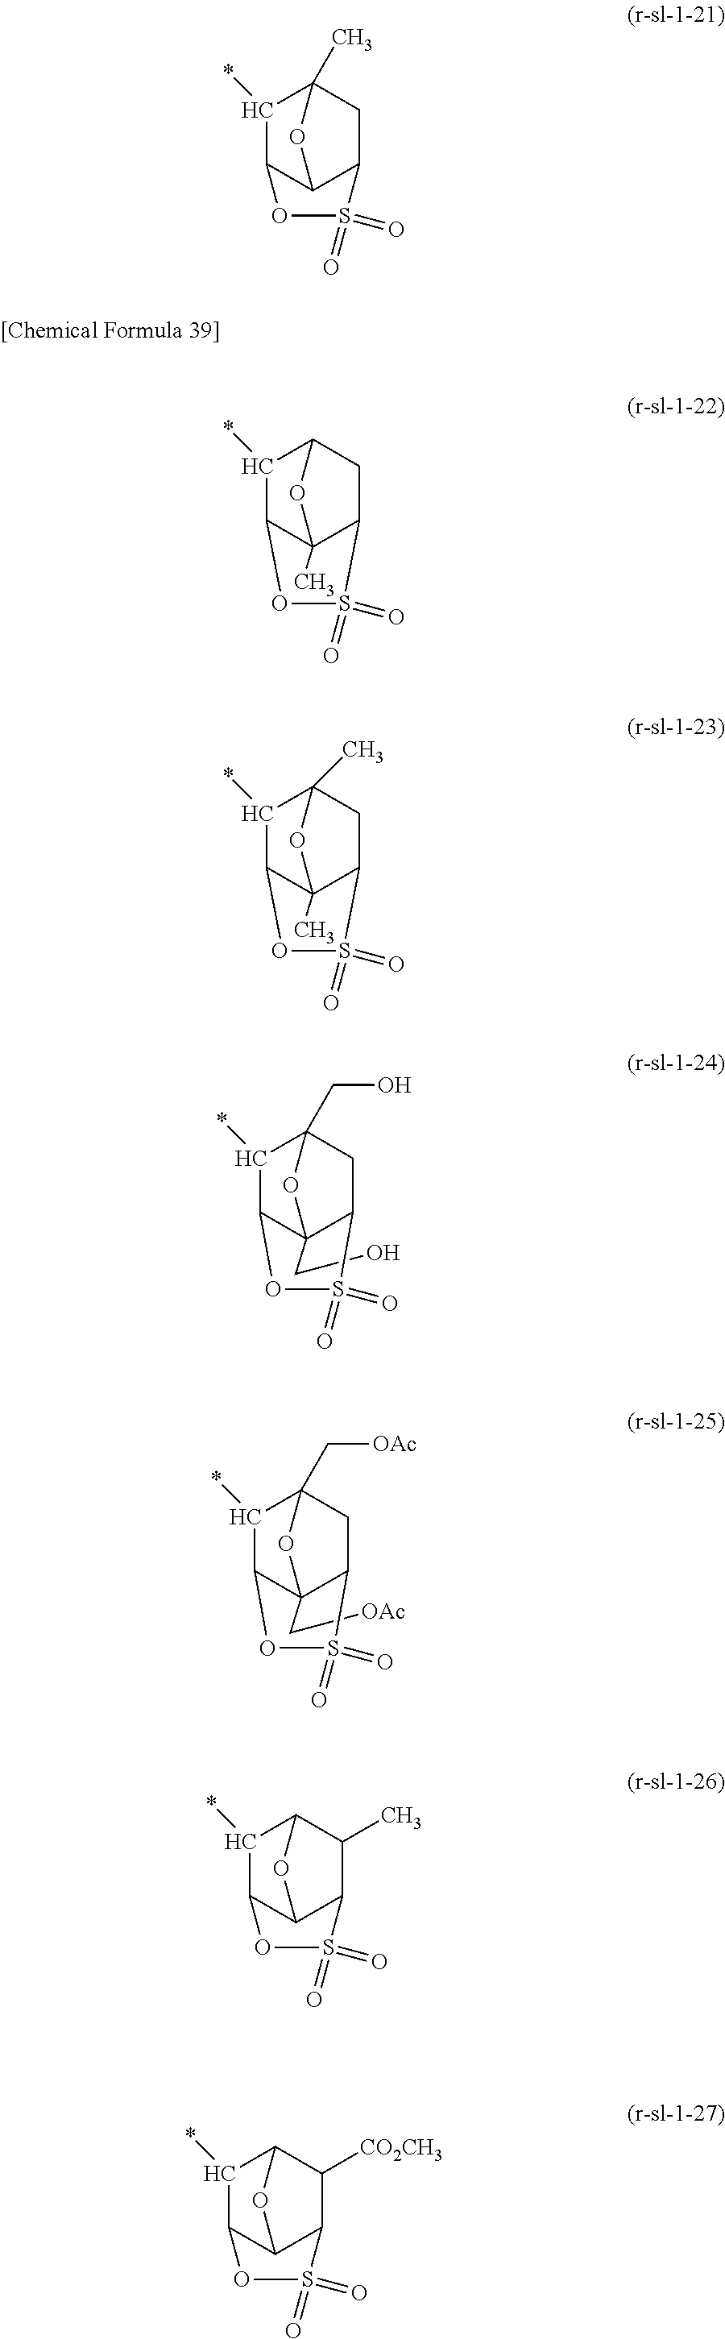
C12C3C(C(*)C(C)(C1)O3)OS2(=O)=O.C12C3(C)C(C(*)C(C1)O3)OS2(=O)=O.C(C12C3CC(CO)(C(*)C1OS3(=O)=O)O2)O.C(C12C3CC(C[OAc])(C(*)C1OS3(=O)=O)O2)[OAc].C12C3C(C(*)C(C1C)O3)OS2(=O)=O.C12C3C(C(*)C(C1[CO2CH3])O3)OS2(=O)=O.C12C3(C)C(C(*)C(C)(C1)O3)OS2(=O)=O
